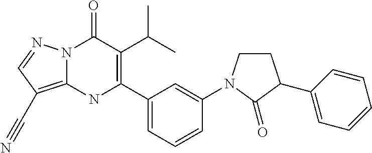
N12C(=C(C#N)C=N1)NC(C1=CC=CC(N3CCC(C4=CC=CC=C4)C3=O)=C1)=C(C(C)C)C2=O
